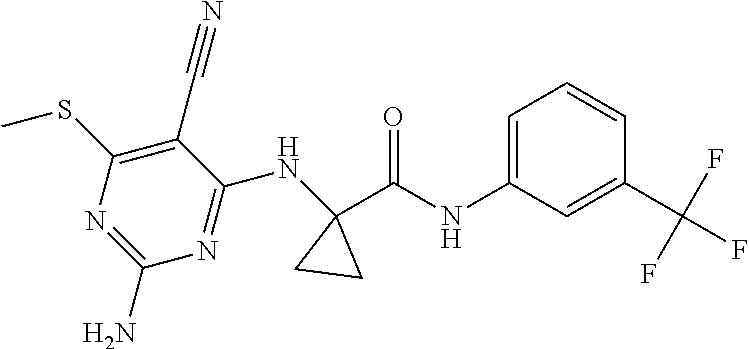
N1=C(N)N=C(NC2(C(NC3=CC=CC(C(F)(F)F)=C3)=O)CC2)C(C#N)=C1SC
